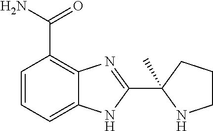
C1=CC=C2C(=C1C(N)=O)N=C(C1(C)NCCC1)N2
